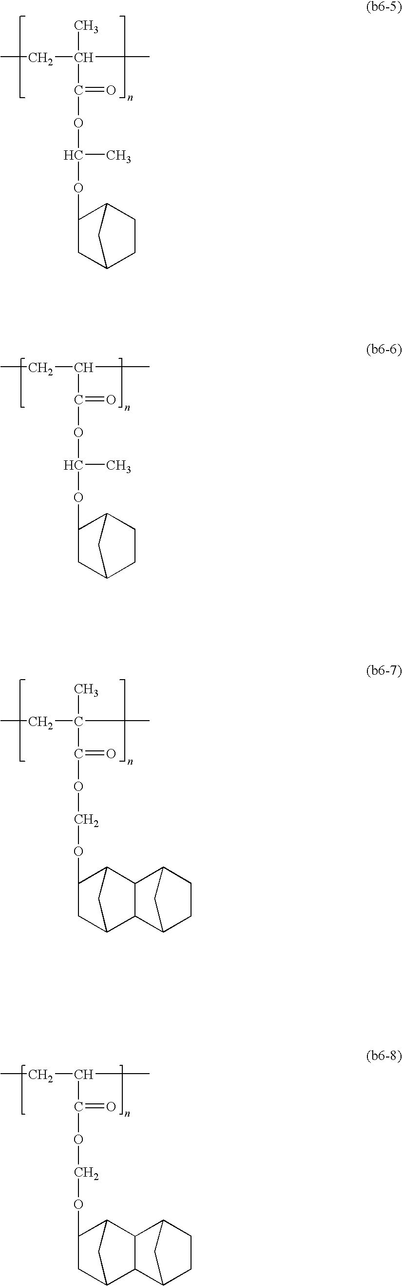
CCC(C)(C)C(=O)OC(C)OC1CC2CCC1C2.CCC(C)(C)C(=O)OCOC1CC2C3C(C1C2)C1CCC3C1.CCC(C)C(=O)OC(C)OC1CC2CCC1C2.CCC(C)C(=O)OCOC1CC2C3C(C1C2)C1CCC3C1
